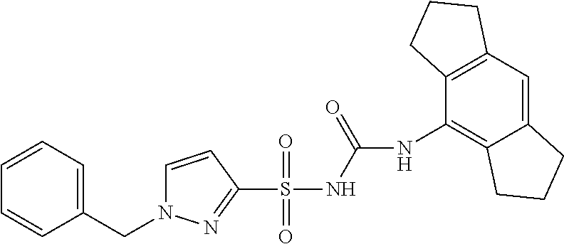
C1=CC(S(NC(=O)NC2=C3C(=CC4=C2CCC4)CCC3)(=O)=O)=NN1CC1=CC=CC=C1
